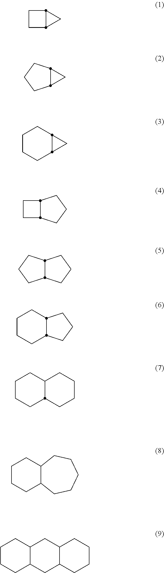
C1CC2CC12.C1CCC2CC12.C1CCC2CC2C1.C1CC2C1CCC2.C1CCC2C1CCC2.C1CCC2C(C1)CCC2.C1CCC2C(C1)CCCC2.C1CCC2C(C1)CCCCC2.C1CCC2C(C1)CC1C(C2)CCCC1
